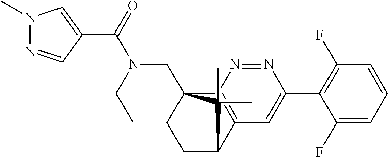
C1(C(=O)N(CC)CC23CCC(C4=C2N=NC(C2=C(F)C=CC=C2F)=C4)C3(C)C)=CN(C)N=C1
